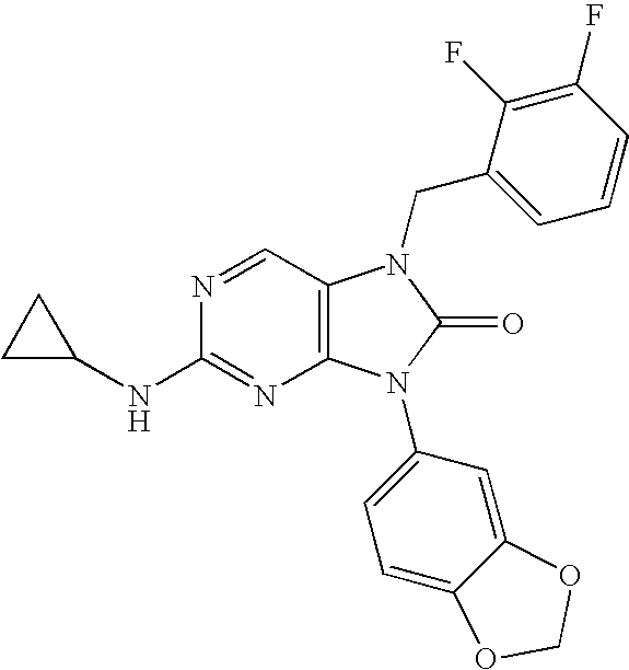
N1=CC2=C(N=C1NC1CC1)N(C1=CC=C3C(=C1)OCO3)C(=O)N2CC1=CC=CC(F)=C1F
